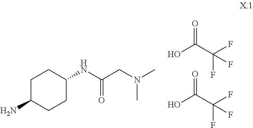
O=C(C(F)(F)F)O.O=C(C(F)(F)F)O.C1C(N)CCC(NC(CN(C)C)=O)C1
